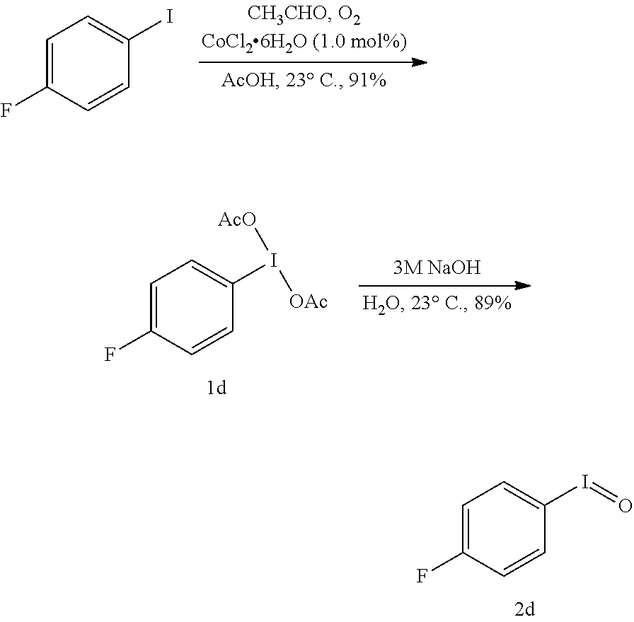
C1=C(F)C=CC(I=O)=C1.C1=C(F)C=CC(I)=C1.C1=C(F)C=CC(I([AcO])[OAc])=C1
